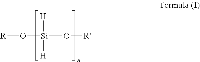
[R]O[Si]([H])([H])O[R]
